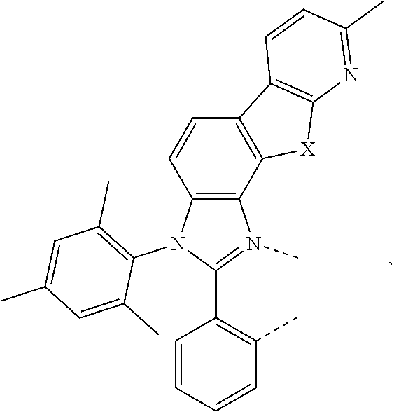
C12=C(N(C3=C(C)C=C(C)C=C3C)C(C3=C(C)C=CC=C3)=N1C)C=CC1=C2[X]C2=C1C=CC(C)=N2
